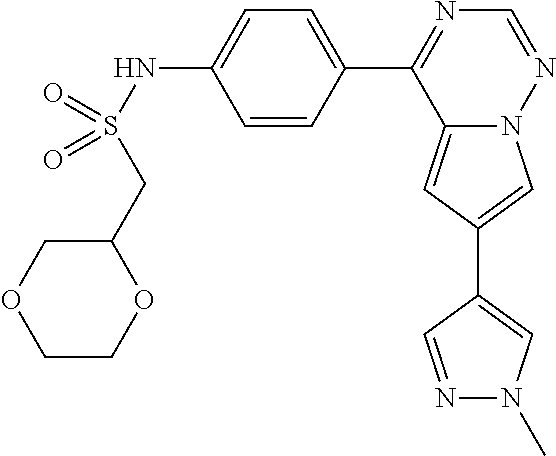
C12=CC(C3=CN(C)N=C3)=CN1N=CN=C2C1=CC=C(NS(=O)(CC2COCCO2)=O)C=C1
